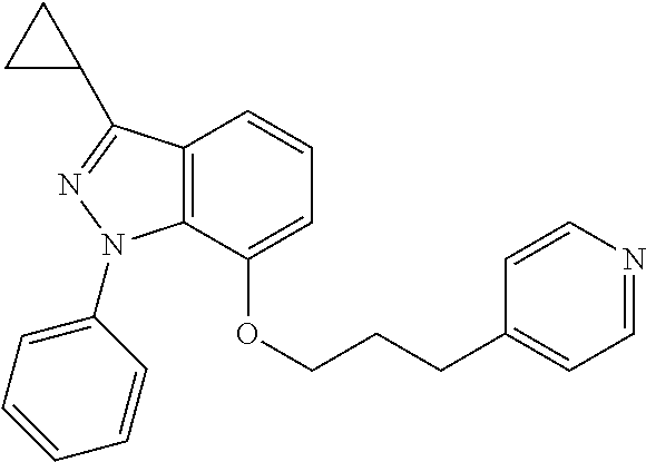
C1=C(OCCCC2=CC=NC=C2)C2=C(C=C1)C(C1CC1)=NN2C1=CC=CC=C1
